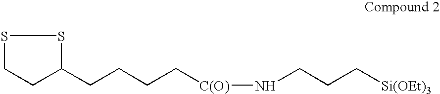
C1CC(CCCC[C(O)]NCCC[Si(OEt)3])SS1
